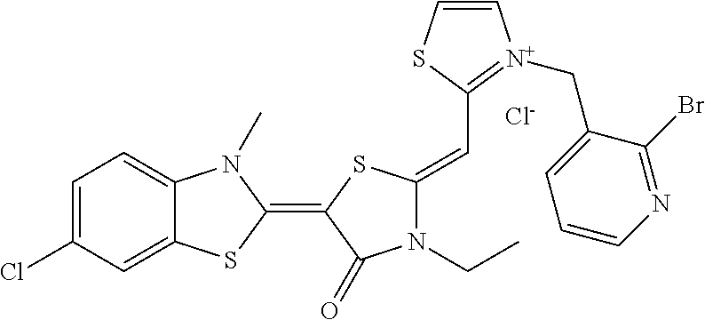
[Cl-].C1=C(Cl)C=C2C(=C1)N(C)C(=C1SC(=CC3=[N+](CC4=CC=CN=C4Br)C=CS3)N(CC)C1=O)S2
